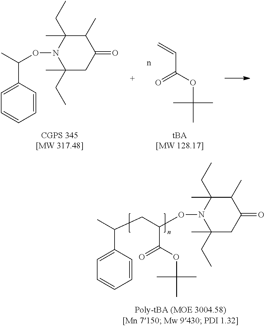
C1=C(C(C)CC(ON2C(CC)(C)CC(=O)C(C)C2(CC)C)C(=O)OC(C)(C)C)C=CC=C1.C1=C(C(C)ON2C(CC)(C)CC(=O)C(C)C2(CC)C)C=CC=C1.C(C(OC(C)(C)C)=O)=C
